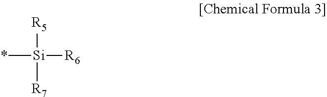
[Si]([R6])(*)([R5])[R7]
